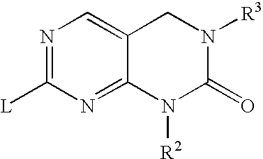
N1=C([L])N=C2C(=C1)CN([R3])C(=O)N2[R2]
